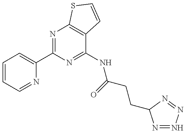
C1=CC=NC(C2=NC3=C(C(NC(=O)CCC4N=NN=N4)=N2)C=CS3)=C1
